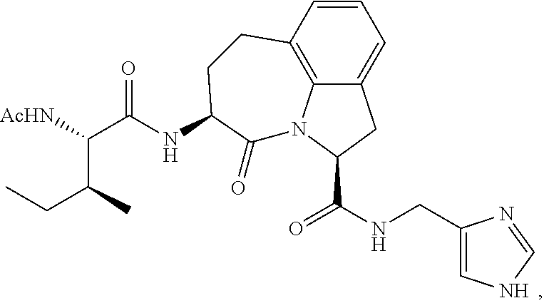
C12=C3C=CC=C1CC(C(NCC1=CNC=N1)=O)N2C(=O)C(NC(C(C(CC)C)[AcHN])=O)CC3
